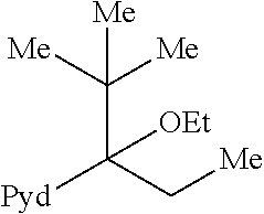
C(C([Me])([Me])[Me])(C[Me])([Pyd])[OEt]
